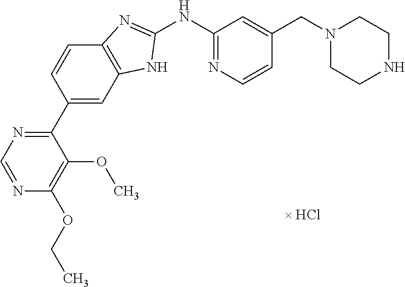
N1=CN=C(C2=CC3=C(C=C2)N=C(NC2=NC=CC(CN4CCNCC4)=C2)N3)C(OC)=C1OCC
